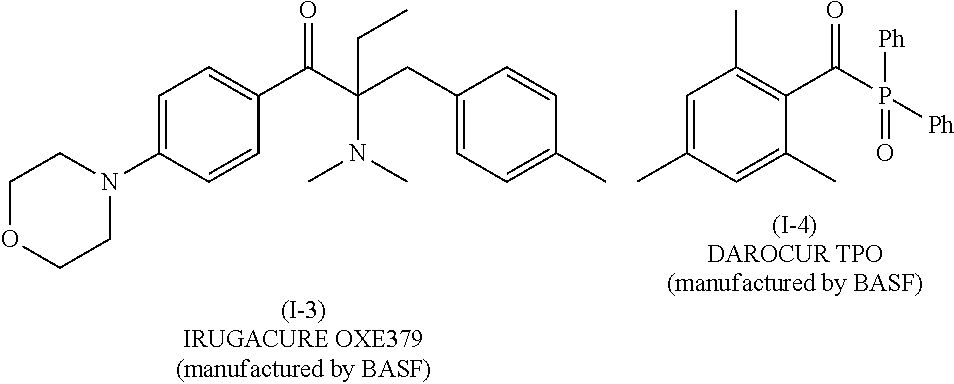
N1(C2=CC=C(C(C(CC3=CC=C(C)C=C3)(N(C)C)CC)=O)C=C2)CCOCC1.C1=C(C)C=C(C)C(C(P([Ph])(=O)[Ph])=O)=C1C
